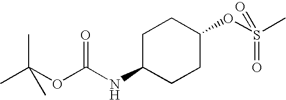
CC(OC(NC1CCC(OS(C)(=O)=O)CC1)=O)(C)C
